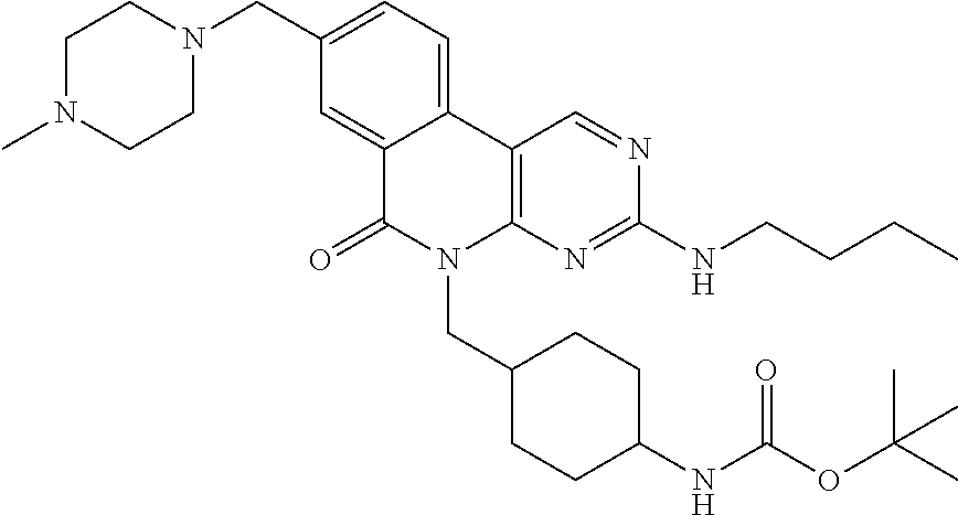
C12=CC(CN3CCN(C)CC3)=CC=C1C1=C(N(CC3CCC(NC(OC(C)(C)C)=O)CC3)C2=O)N=C(NCCCC)N=C1
